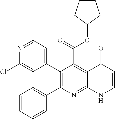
N1=C(C)C=C(C2=C(C3=CC=CC=C3)N=C3C(=C2C(=O)OC2CCCC2)C(=O)C=CN3)C=C1Cl
